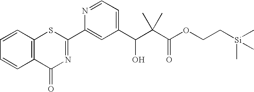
C1=CC2=C(C=C1)C(=O)N=C(C1=CC(C(C(C(OCC[Si](C)(C)C)=O)(C)C)O)=CC=N1)S2
